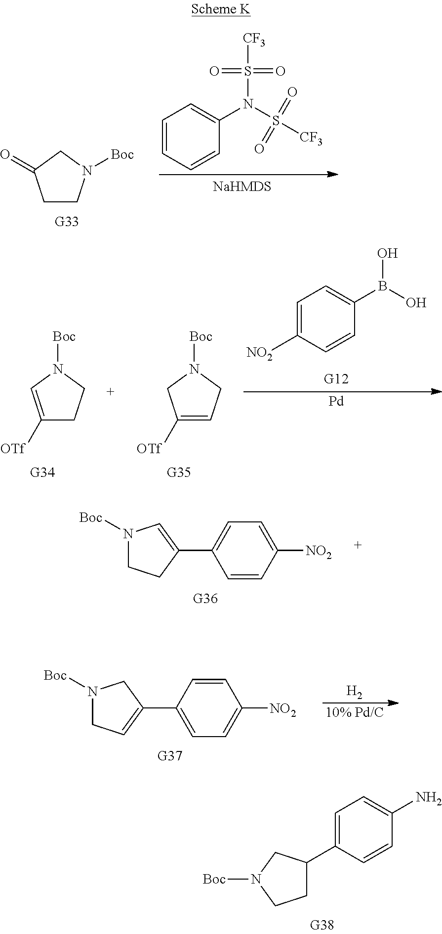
C1C(C2=CC=C(N)C=C2)CN([Boc])C1.C1=CC=CC(N(S(=O)(=O)[CF3])S(=O)(=O)[CF3])=C1.C1CN([Boc])CC1=O.C1([OTf])=CCN([Boc])C1.C1=C([NO2])C=CC(B(O)O)=C1.[Pd].C1([OTf])=CN([Boc])CC1.N1([Boc])CCC(C2=CC=C([NO2])C=C2)=C1.[10% Pd/C].[H2].N1([Boc])CC=C(C2=CC=C([NO2])C=C2)C1
